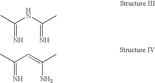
CC(NC(=N)C)=N.CC(C=C(N)C)=N
